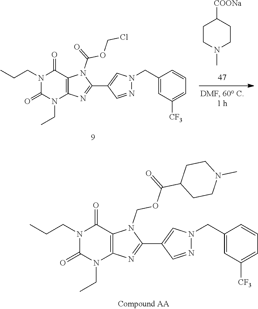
N1(CC)C(=O)N(CCC)C(=O)C2=C1N=C(C1=CN(CC3=CC([CF3])=CC=C3)N=C1)N2C(=O)OCCl.C1CN(C)CCC1[COONa].N1(CC)C(=O)N(CCC)C(=O)C2=C1N=C(C1=CN(CC3=CC([CF3])=CC=C3)N=C1)N2COC(C1CCN(C)CC1)=O
